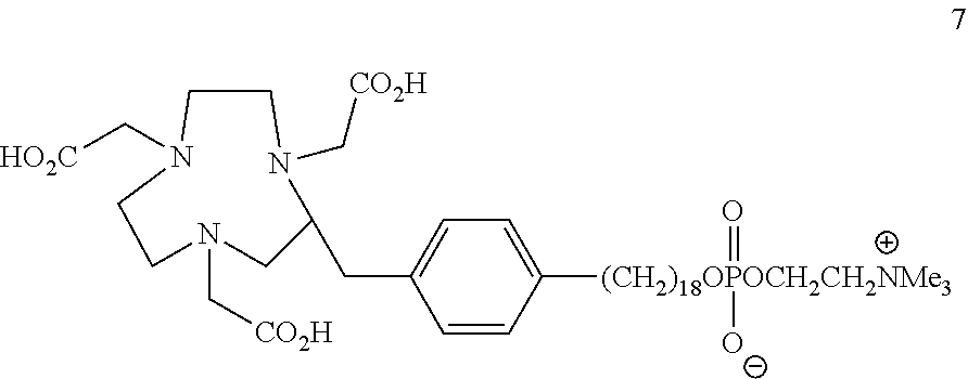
C1=CC([(CH2)18OPOCH2CH2NMe3](=O)[O-])=CC=C1CC1N(C[CO2H])CCN(C[HO2C])CCN(C[CO2H])C1
